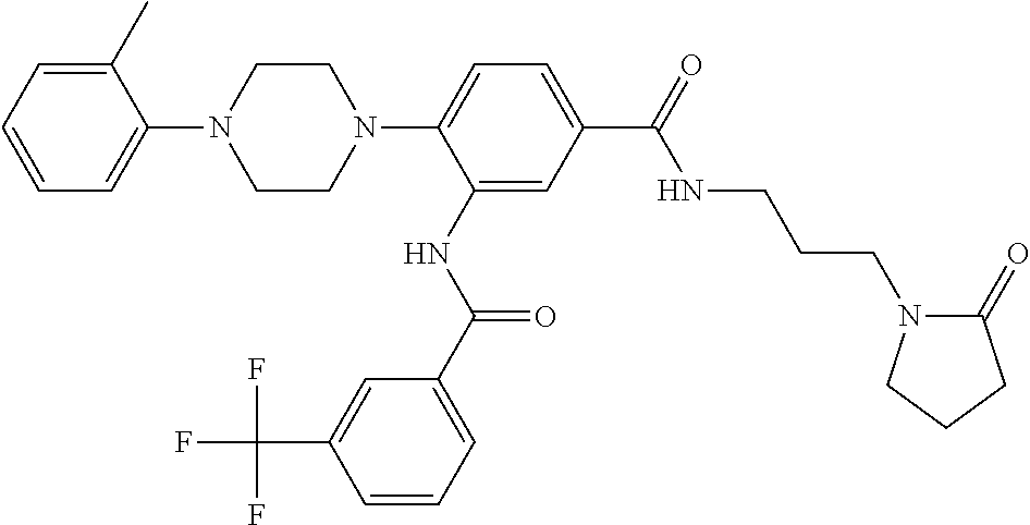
C1=CC=C(C)C(N2CCN(C3=CC=C(C(=O)NCCCN4C(=O)CCC4)C=C3NC(C3=CC=CC(C(F)(F)F)=C3)=O)CC2)=C1
